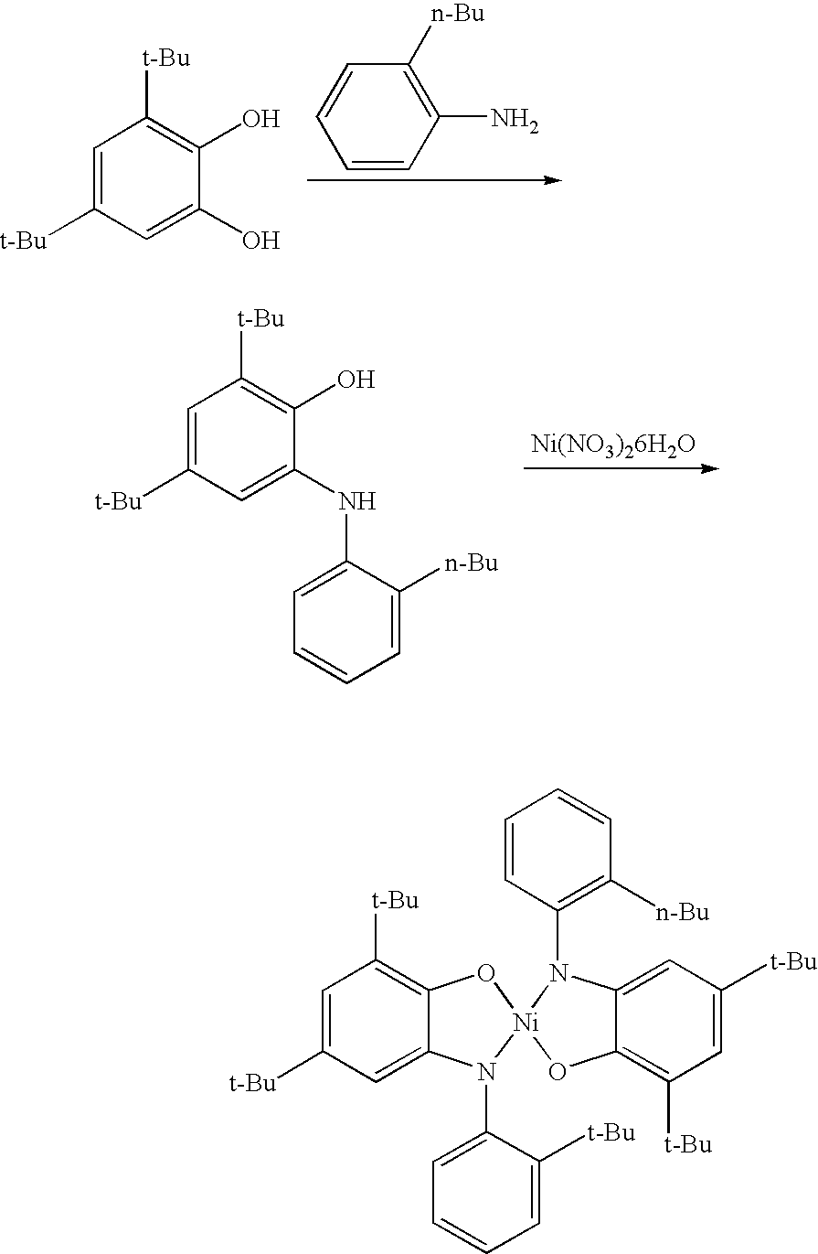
C1=CC(N)=C([n-Bu])C=C1.C1=C([t-Bu])C=C(O)C(O)=C1[t-Bu].[Ni(NO3)26H2O].C1=C([t-Bu])C=C(NC2=CC=CC=C2[n-Bu])C(O)=C1[t-Bu].C1([t-Bu])=C2C(=CC([t-Bu])=C1)N(C1=CC=CC=C1[t-Bu])[Ni]1(O2)OC2=C([t-Bu])C=C([t-Bu])C=C2N1C1=C([n-Bu])C=CC=C1
